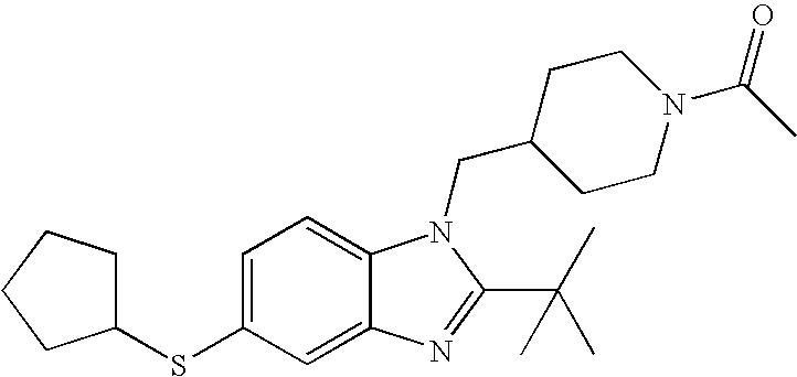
C12=CC(SC3CCCC3)=CC=C1N(CC1CCN(C(=O)C)CC1)C(C(C)(C)C)=N2
